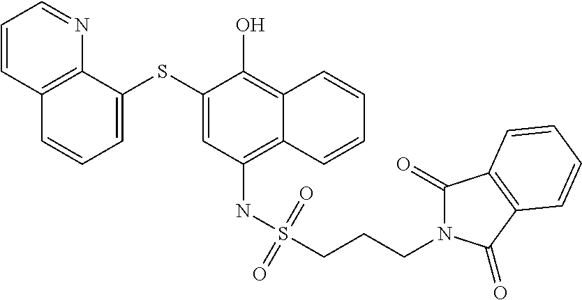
C1=C(SC2=CC=CC3=C2N=CC=C3)C(O)=C2C(=C1NS(CCCN1C(=O)C3=C(C1=O)C=CC=C3)(=O)=O)C=CC=C2
